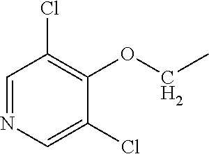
C1=NC=C(Cl)C(OCC)=C1Cl
